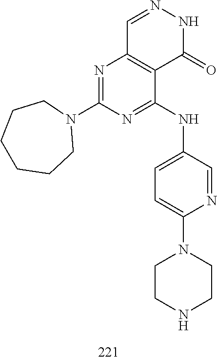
C1=NNC(=O)C2=C1N=C(N1CCCCCC1)N=C2NC1=CC=C(N2CCNCC2)N=C1
